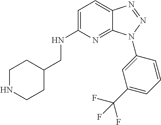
C1=C(NCC2CCNCC2)N=C2C(=C1)N=NN2C1=CC(C(F)(F)F)=CC=C1
